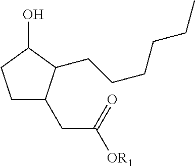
C1CC(O)C(CCCCCC)C1CC([OR1])=O
